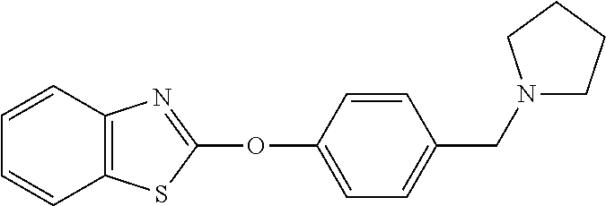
C1(OC2=NC3=C(S2)C=CC=C3)=CC=C(CN2CCCC2)C=C1
